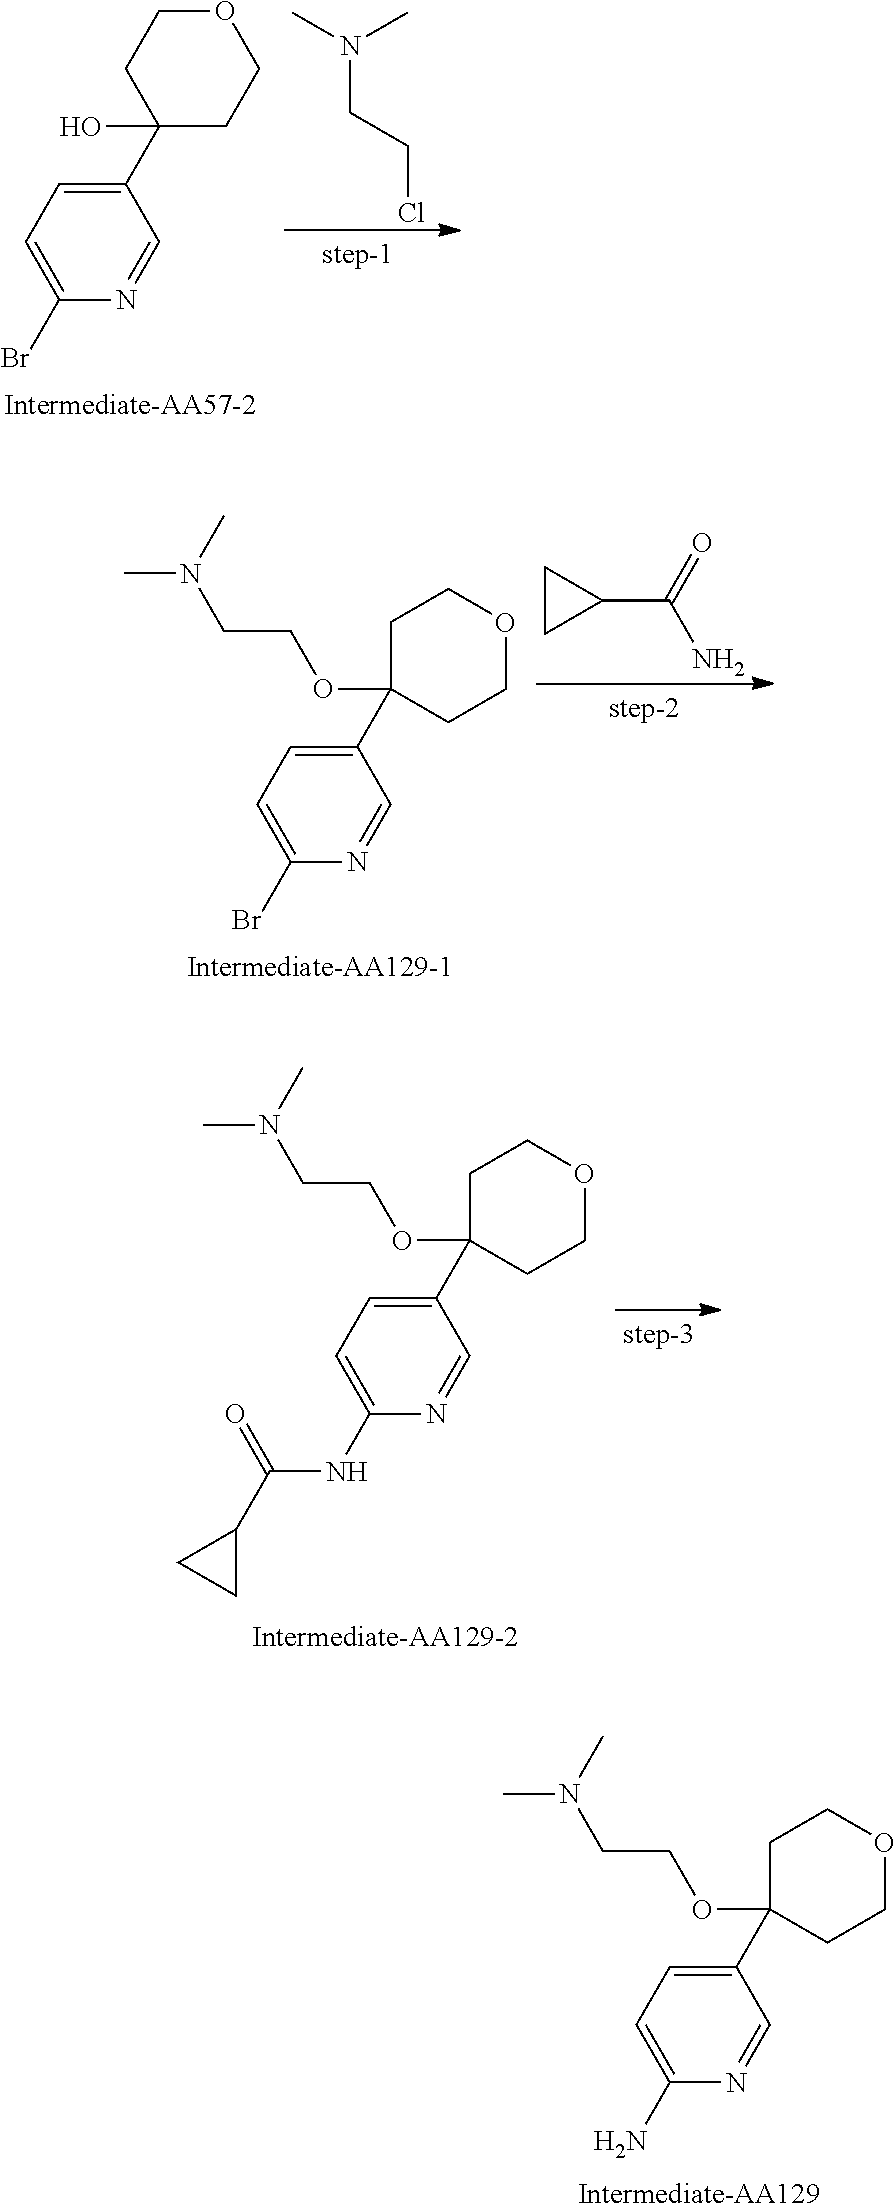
C1(C2(OCCN(C)C)CCOCC2)=CC=C(N)N=C1.O1CCC(C2=CC=C(Br)N=C2)(O)CC1.CN(C)CCCl.C1(C2(OCCN(C)C)CCOCC2)=CC=C(Br)N=C1.C1CC1C(N)=O.C1(C2(OCCN(C)C)CCOCC2)=CC=C(NC(=O)C2CC2)N=C1
